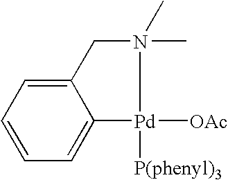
C12=CC=CC=C1[Pd]([P(phenyl)3])([OAc])N(C)(C)C2
